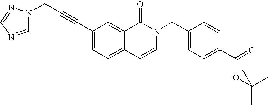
C(#CC1=CC=C2C(=C1)C(=O)N(CC1=CC=C(C(=O)OC(C)(C)C)C=C1)C=C2)CN1C=NC=N1
